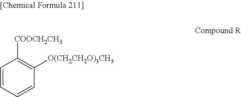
C1=CC=CC([O(CH2CH2O)3CH3])=C1[COOCH2CH3]
